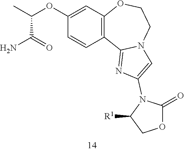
C1(OC(C)C(=O)N)=CC2=C(C=C1)C1=NC(N3C(=O)OCC3[R1])=CN1CCO2
